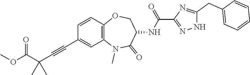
N1C(CC2=CC=CC=C2)=NC(C(NC2C(=O)N(C)C3=C(C=CC(C#CC(C)(C(OC)=O)C)=C3)OC2)=O)=N1
